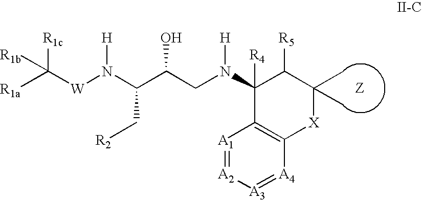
[R1a]C([W]N(C(C(CN(C1([R4])C([R5])C(C)(C)[X]C2=C1[A1]=[A2][A3]=[A4]2)[H])O)C[R2])[H])([R1b])[R1c]
